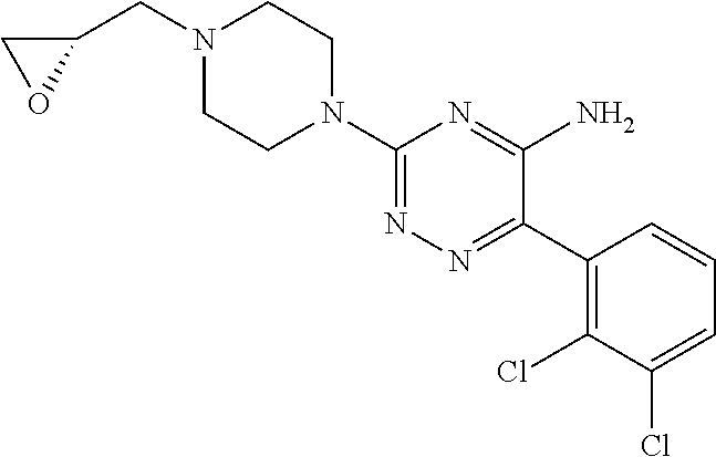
C1(C2=NN=C(N3CCN(CC4CO4)CC3)N=C2N)=C(Cl)C(Cl)=CC=C1
